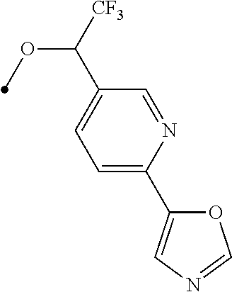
C1=C(C2=CN=CO2)N=CC(C([CF3])OC)=C1
